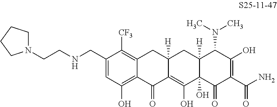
C1=C(CNCCN2CCCC2)C([CF3])=C2C(=C1O)C(=O)C1=C(O)C3(O)C([H])(CC1([H])C2)C(N(C)C)C(O)=C(C(N)=O)C3=O
